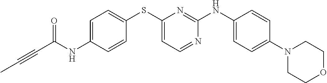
C1=C(NC(C#CC)=O)C=CC(SC2=CC=NC(NC3=CC=C(N4CCOCC4)C=C3)=N2)=C1
